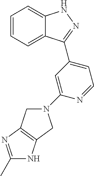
C1=CC=C2C(=C1)NN=C2C1=CC=NC(N2CC3=C(C2)NC(C)=N3)=C1
